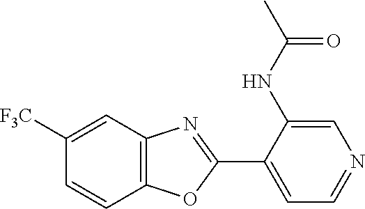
C12=C(C=C([F3C])C=C1)N=C(C1=CC=NC=C1NC(C)=O)O2
